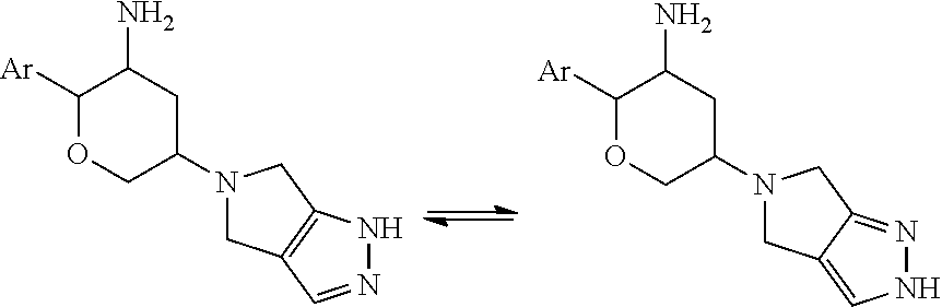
C1([Ar])OCC(N2CC3=C(C2)NN=C3)CC1N.C1([Ar])OCC(N2CC3=CNN=C3C2)CC1N
